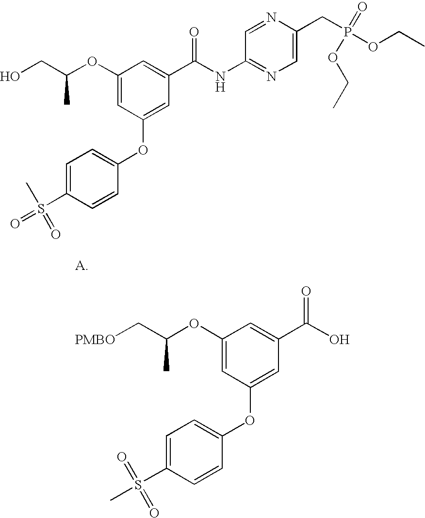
[PMBO]CC(OC1=CC(OC2=CC=C(S(=O)(=O)C)C=C2)=CC(C(O)=O)=C1)C.OCC(OC1=CC(OC2=CC=C(S(C)(=O)=O)C=C2)=CC(C(NC2=NC=C(CP(=O)(OCC)OCC)N=C2)=O)=C1)C
